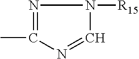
C1(C)=NN([R15])C=N1
